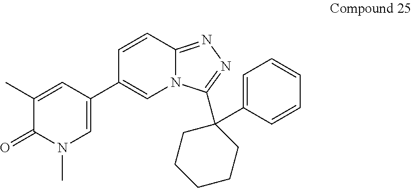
C1(C)=CC(C2=CN3C(=NN=C3C3(C4=CC=CC=C4)CCCCC3)C=C2)=CN(C)C1=O
